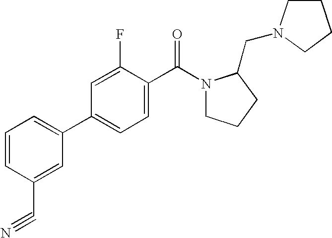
C1=CC(C#N)=CC(C2=CC=C(C(N3CCCC3CN3CCCC3)=O)C(F)=C2)=C1
